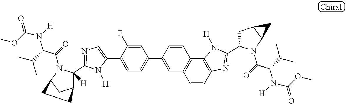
C1(C2=CC=C(C3=CC4=C(C=C3)C3=C(C=C4)N=C(C4CC5C(N4C(=O)C(C(C)C)N([H])C(OC)=O)C5)N3[H])C=C2F)=CN=C(C2([H])C3CC(N2C(=O)C(C(C)C)N([H])C(OC)=O)CC3)N1[H]
